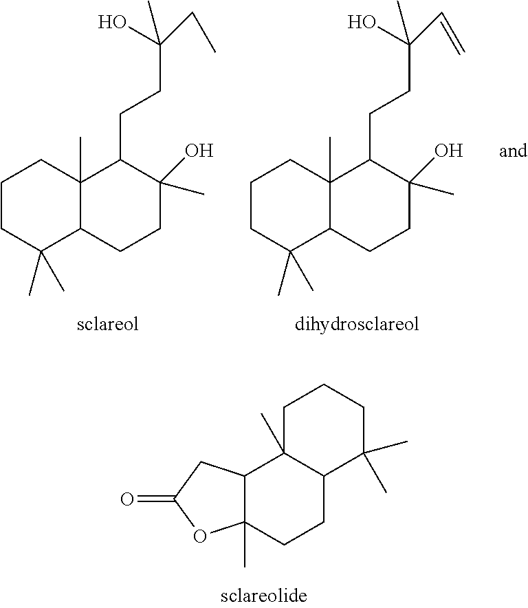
C1CC(C)(C)C2C(C)(C1)C(CCC(O)(CC)C)C(C)(O)CC2.C1CC(C)(C)C2C(C)(C1)C(CCC(O)(C=C)C)C(C)(O)CC2.C12(C)C(CC(=O)O1)C1(C)C(CC2)C(C)(C)CCC1
